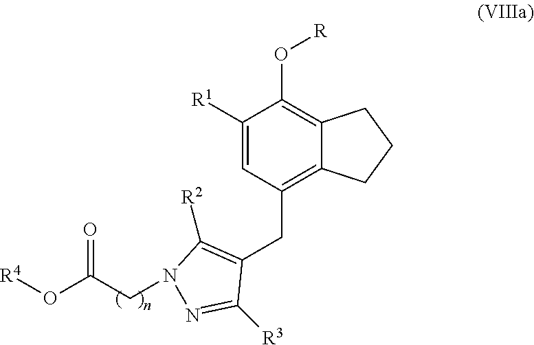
C1([R1])=CC(CC2=C([R2])N(CC(O[R4])=O)N=C2[R3])=C2C(=C1O[R])CCC2
